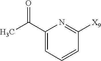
C1(C(C)=O)=CC=CC([X9])=N1
